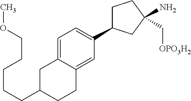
C1(CCCCCOC)CCC2=CC(C3CCC(N)(C[OPO3H2])C3)=CC=C2C1
